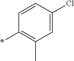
C1(*)=C(C)C=C(Cl)C=C1
